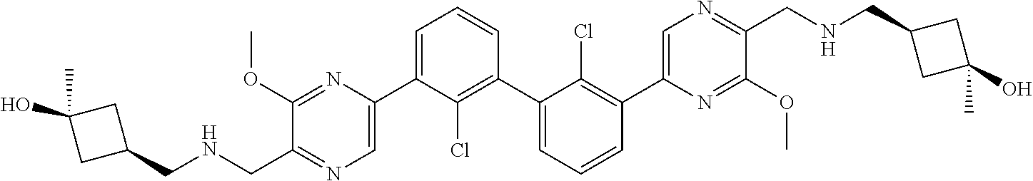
C1(OC)=NC(C2=CC=CC(C3=CC=CC(C4=CN=C(CNCC5CC(C)(O)C5)C(OC)=N4)=C3Cl)=C2Cl)=CN=C1CNCC1CC(C)(O)C1
